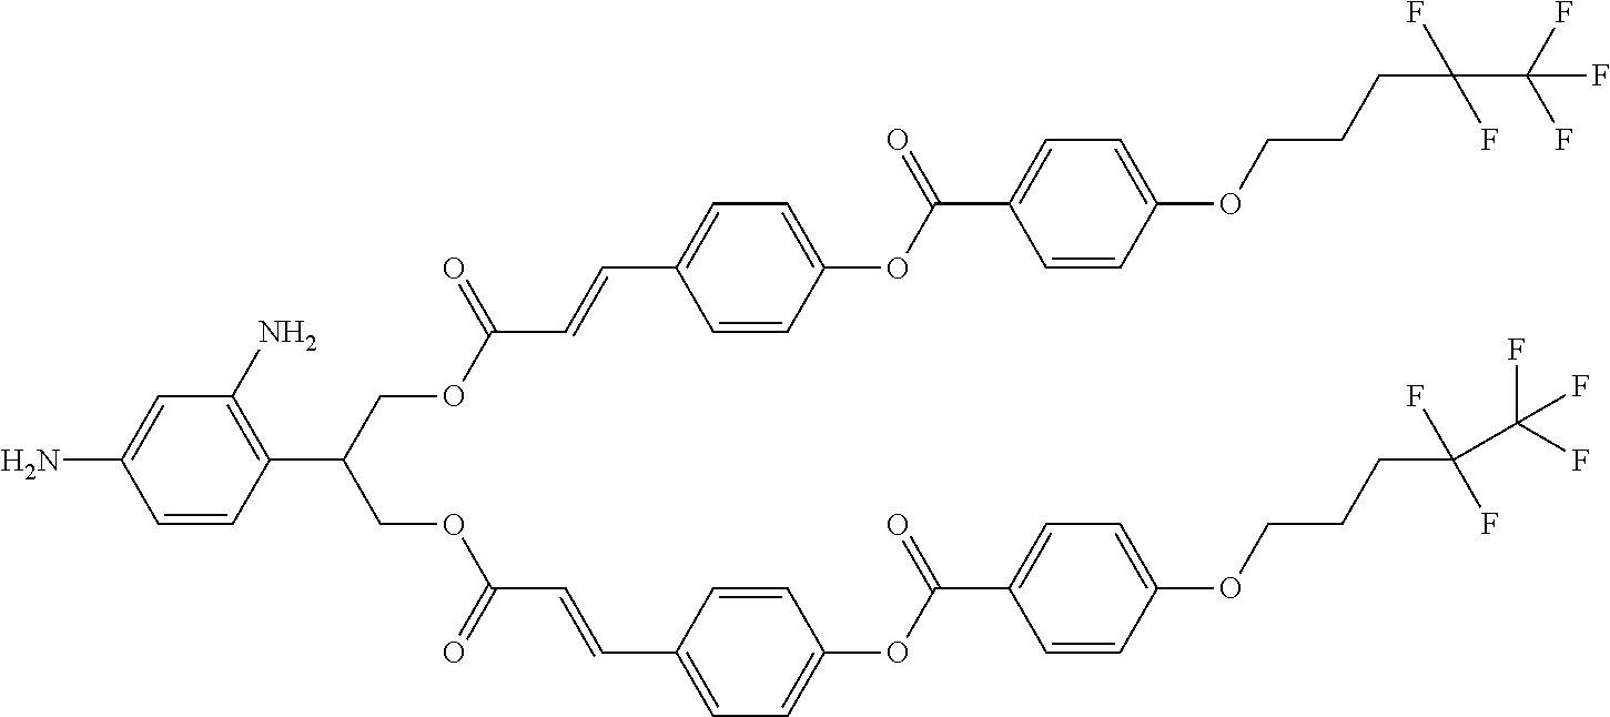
C(OC(C=CC1=CC=C(OC(=O)C2=CC=C(OCCCC(F)(F)C(F)(F)F)C=C2)C=C1)=O)C(COC(C=CC1=CC=C(OC(=O)C2=CC=C(OCCCC(F)(F)C(F)(F)F)C=C2)C=C1)=O)C1=C(N)C=C(N)C=C1
